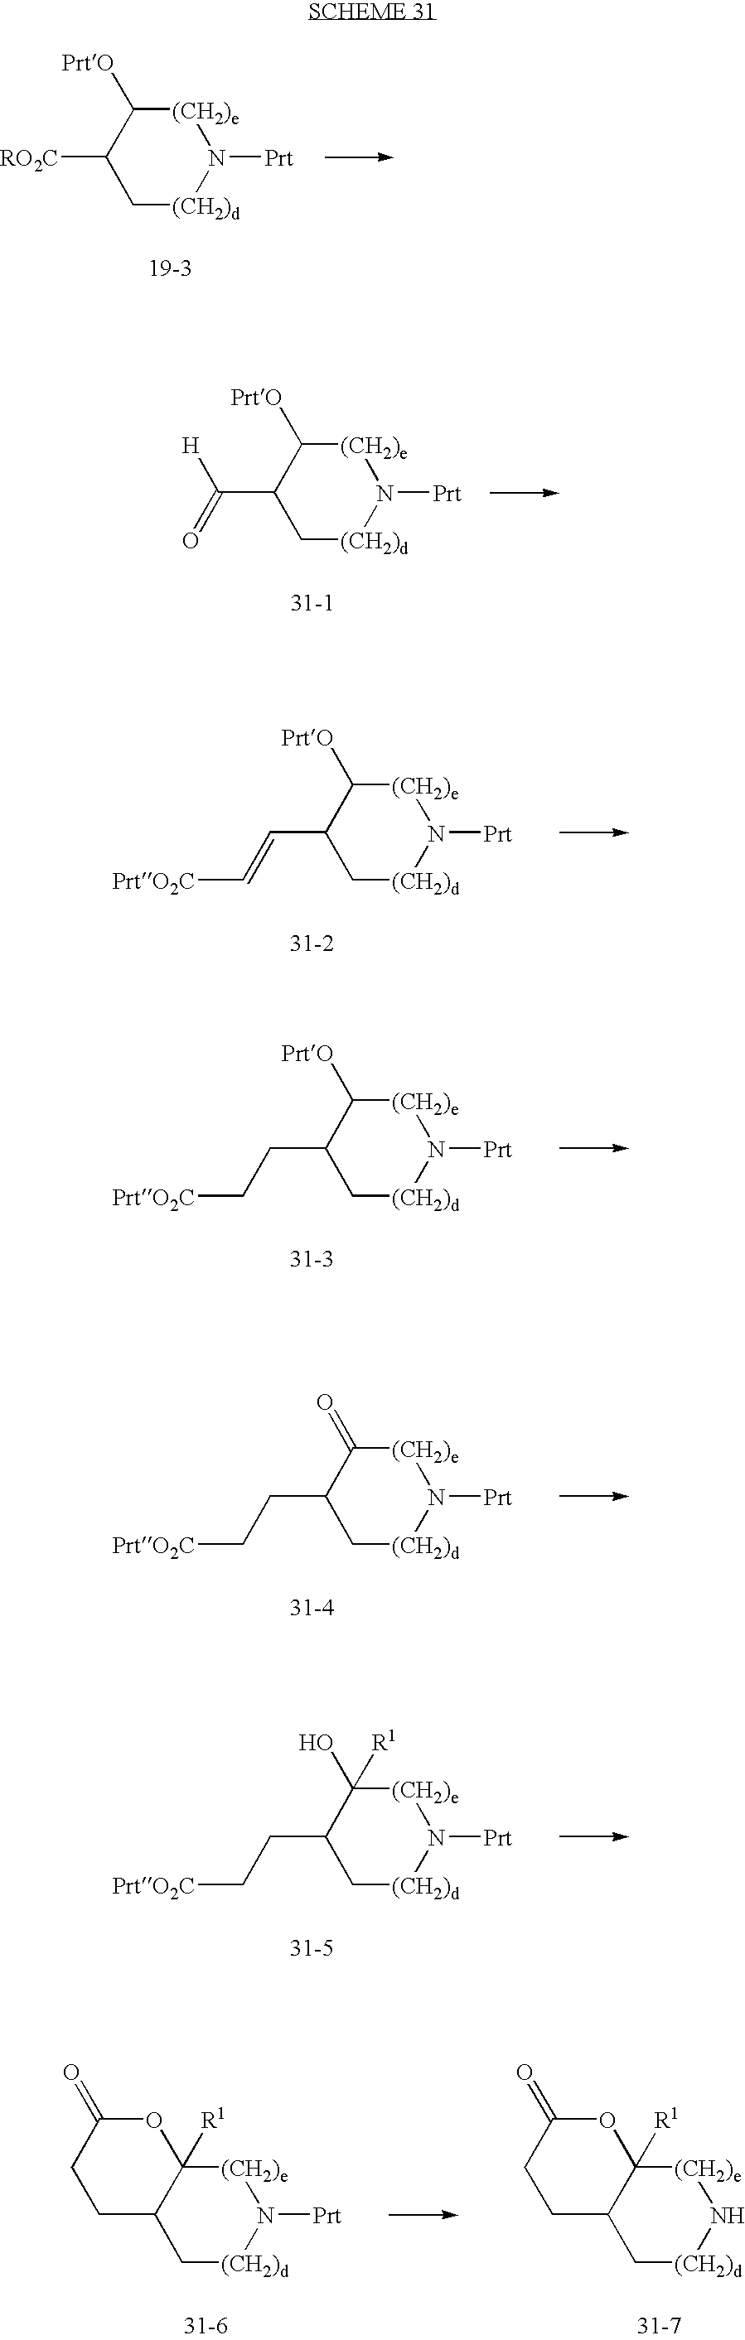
C1([RO2C])C[(CH2)d]N([Prt])[(CH2)e]C1[PrtO].C1(C(=O)[H])C[(CH2)d]N([Prt])[(CH2)e]C1[PrtO].C1(C=C[PrtO2C])C[(CH2)d]N([Prt])[(CH2)e]C1[PrtO].C1(CC[PrtO2C])C[(CH2)d]N([Prt])[(CH2)e]C1[PrtO].C1(CC[PrtO2C])C[(CH2)d]N([Prt])[(CH2)e]C1=O.C1(CC[PrtO2C])C[(CH2)d]N([Prt])[(CH2)e]C1(O)[R1].C12C[(CH2)d]N([Prt])[(CH2)e]C1([R1])OC(=O)CC2.C12C[(CH2)d]N[(CH2)e]C1([R1])OC(=O)CC2
